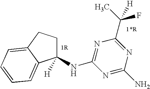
C1(NC2=NC(C(C)(F)[H])=NC(N)=N2)([H])CCC2=CC=CC=C12
